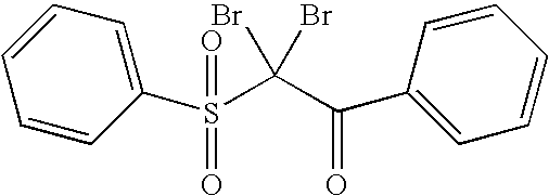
C1=CC(S(=O)(=O)C(C(C2=CC=CC=C2)=O)(Br)Br)=CC=C1
